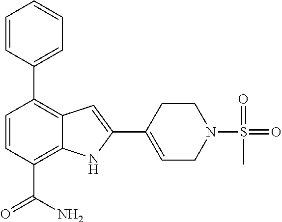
C1=CC(C(N)=O)=C2C(=C1C1=CC=CC=C1)C=C(C1=CCN(S(C)(=O)=O)CC1)N2
